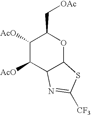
C1([AcO])C([AcO])C2C(OC1C[OAc])SC([CF3])=N2
